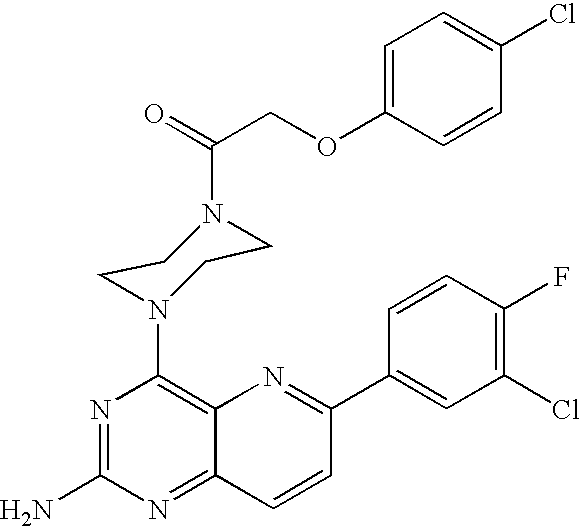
N1=C(N)N=C2C(=C1N1CCN(C(COC3=CC=C(Cl)C=C3)=O)CC1)N=C(C1=CC(Cl)=C(F)C=C1)C=C2
